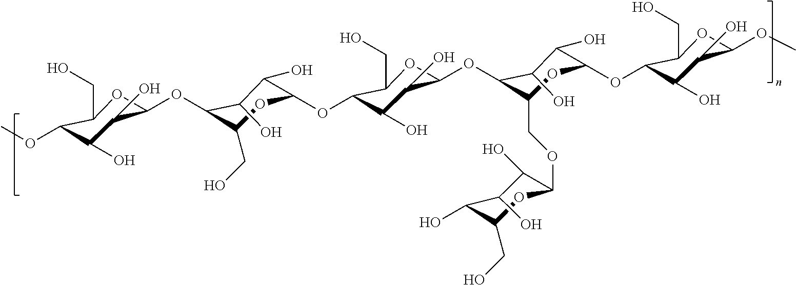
C1(OC)C(O)C(O)C(OC2C(CO)OC(OC3C(O)C(O)C(OC4C(COC5C(O)C(O)C(O)C(CO)O5)OC(OC5C(O)C(O)C(OC)OC5CO)C(O)C4O)OC3CO)C(O)C2O)OC1CO
